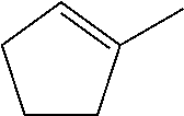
C1CC(C)=CC1
